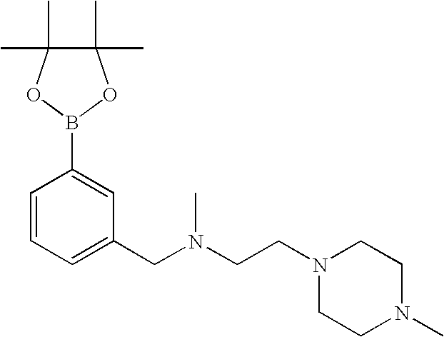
C1(C)(C)C(C)(C)OB(C2=CC(CN(CCN3CCN(C)CC3)C)=CC=C2)O1
